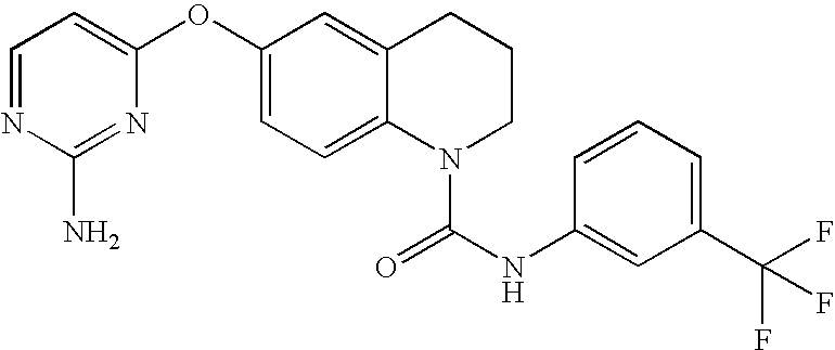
C1=NC(N)=NC(OC2=CC=C3C(=C2)CCCN3C(=O)NC2=CC(C(F)(F)F)=CC=C2)=C1
